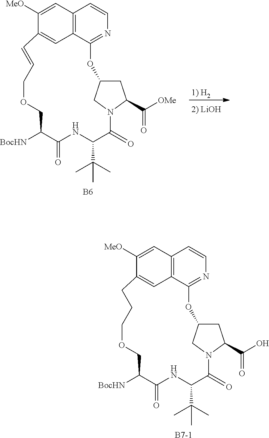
C1([MeO])=CC2=C3C=C1C=CCOCC([BocHN])C(=O)NC(C(C)(C)C)C(=O)N1CC(CC1C([OMe])=O)OC3=NC=C2.[B6].[2) LiOH].[1) H2].C1([MeO])=CC2=C3C=C1CCCOCC([BocHN])C(=O)NC(C(C)(C)C)C(=O)N1CC(CC1C(O)=O)OC3=NC=C2.[B7-1]
